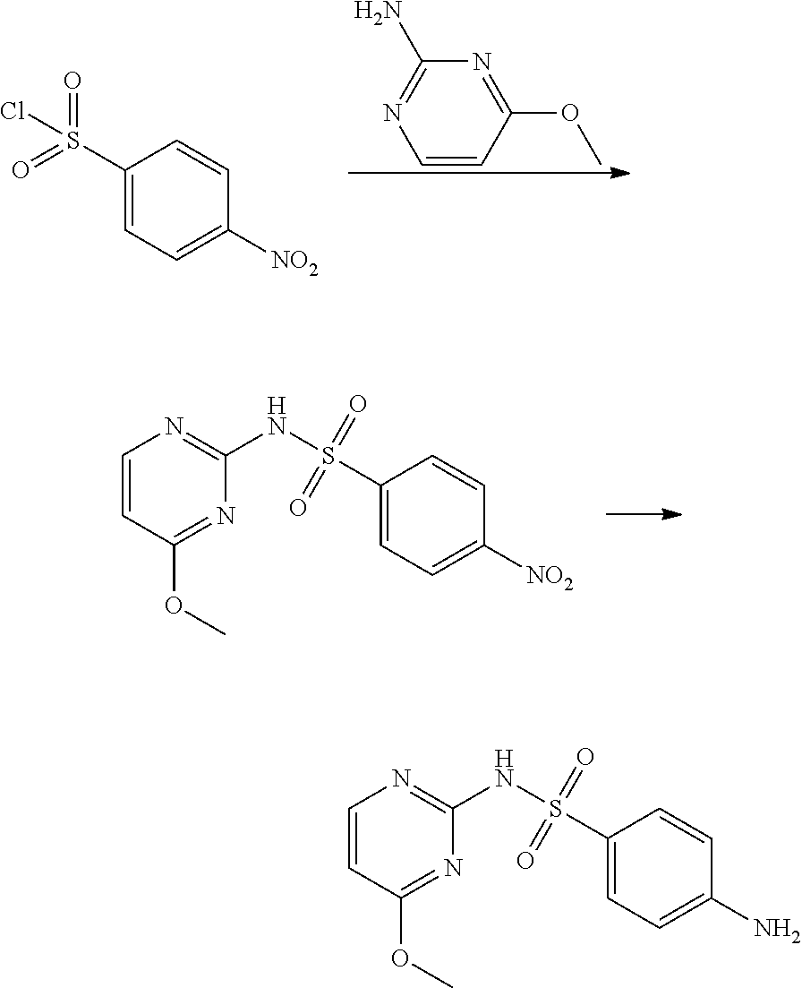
C1(S(=O)(=O)Cl)=CC=C([NO2])C=C1.N1=C(OC)C=CN=C1N.C1(S(=O)(=O)NC2=NC=CC(OC)=N2)=CC=C([NO2])C=C1.C1(S(=O)(=O)NC2=NC=CC(OC)=N2)=CC=C(N)C=C1
